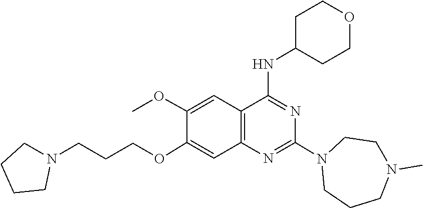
N1(C2=NC3=C(C=C(OC)C(OCCCN4CCCC4)=C3)C(NC3CCOCC3)=N2)CCCN(C)CC1
